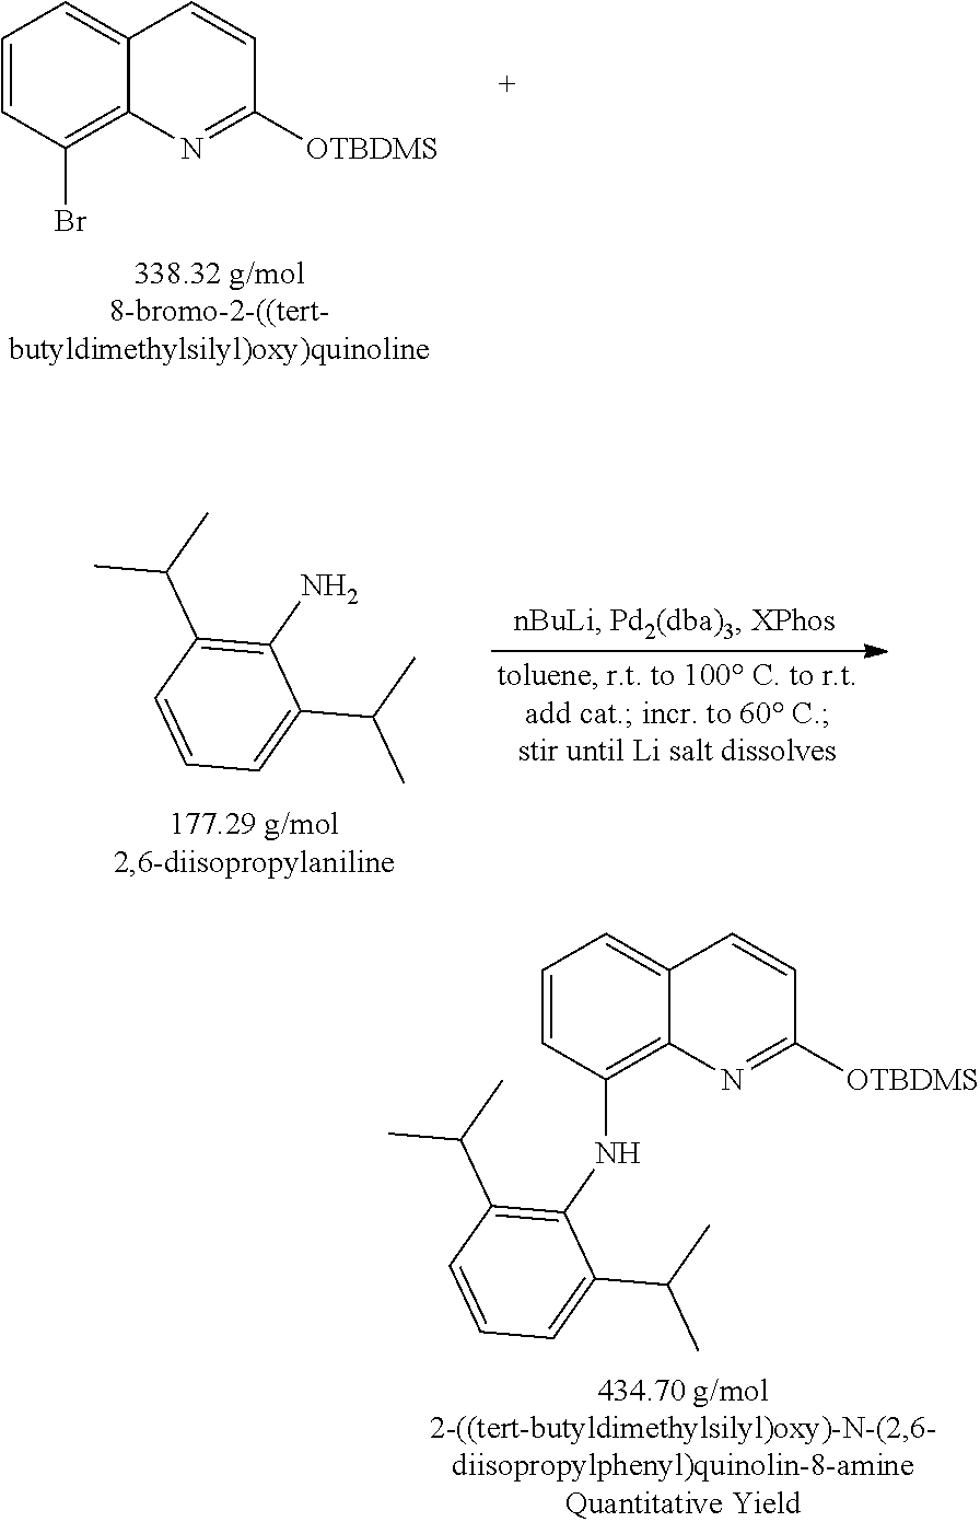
C1=CC([OTBDMS])=NC2=C(Br)C=CC=C12.C1(N)=C(C(C)C)C=CC=C1C(C)C.C1(NC2=C3C(=CC=C2)C=CC([OTBDMS])=N3)=C(C(C)C)C=CC=C1C(C)C
